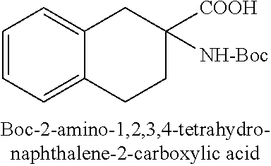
C1=CC=C2C(=C1)CC([COOH])([NH-Boc])CC2
